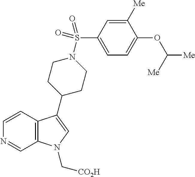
C12=C(C=CN=C1)C(C1CCN(S(C3=CC=C(OC([Me])[Me])C([Me])=C3)(=O)=O)CC1)=CN2C[CO2H]
